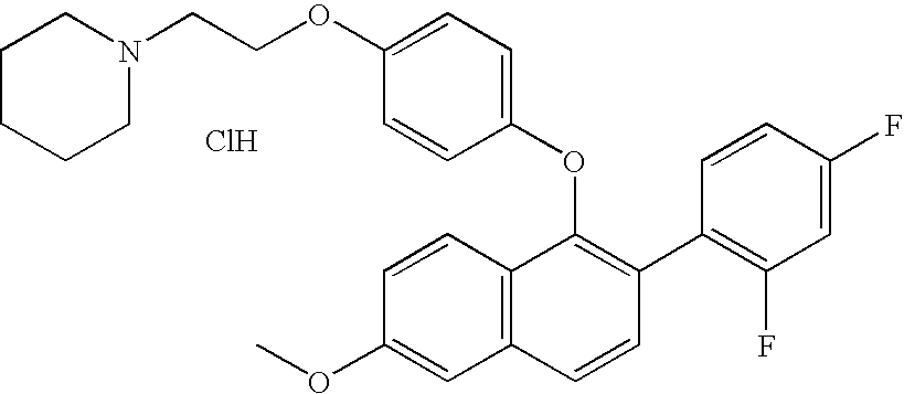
O(C1=C(C2=C(F)C=C(F)C=C2)C=CC2=C1C=CC(OC)=C2)C1=CC=C(OCCN2CCCCC2)C=C1.Cl
